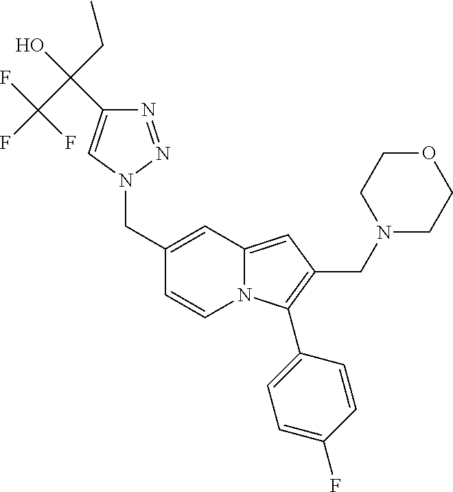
C1(CN2N=NC(C(CC)(C(F)(F)F)O)=C2)=CC2=CC(CN3CCOCC3)=C(C3=CC=C(F)C=C3)N2C=C1
